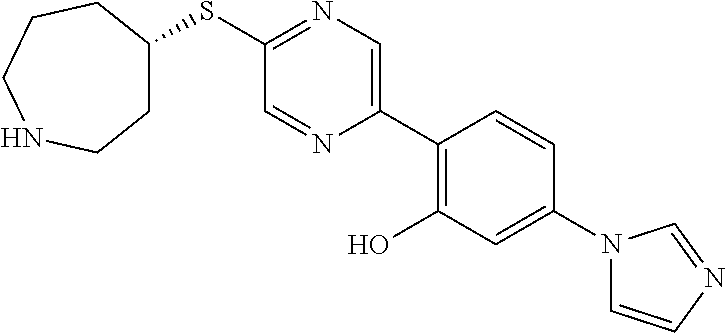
S(C1=NC=C(C2=C(O)C=C(N3C=CN=C3)C=C2)N=C1)C1CCNCCC1
